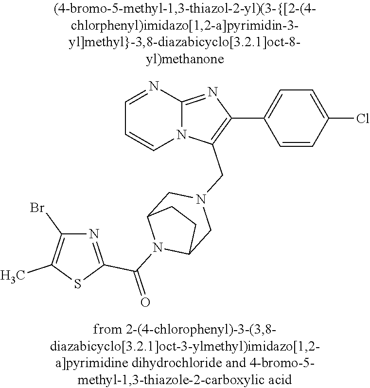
N12C(=NC(C3=CC=C(Cl)C=C3)=C1CN1CC3N(C(=O)C4=NC(Br)=C(C)S4)C(C1)CC3)N=CC=C2
